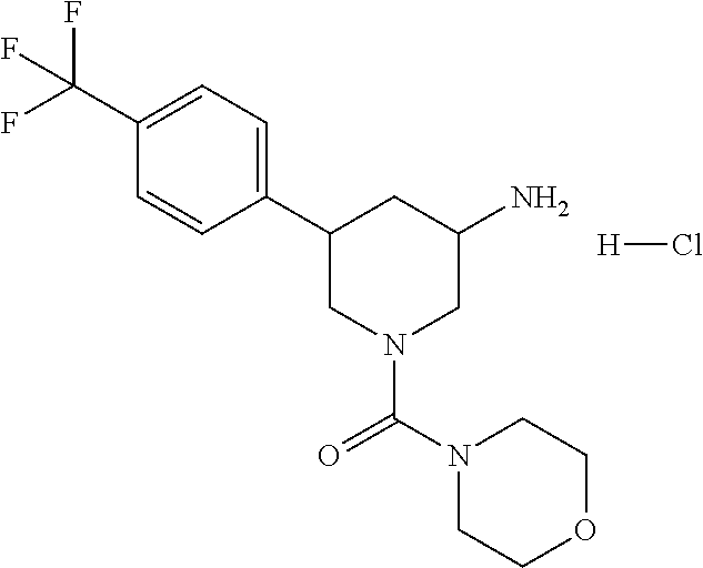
C1(C(F)(F)F)=CC=C(C2CN(C(N3CCOCC3)=O)CC(N)C2)C=C1.[H]Cl
